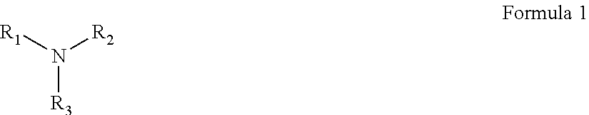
N([R2])([R1])[R3]
